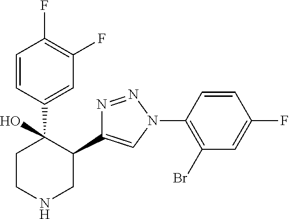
C1=CC(C2(O)CCNCC2C2=CN(C3=C(Br)C=C(F)C=C3)N=N2)=CC(F)=C1F
